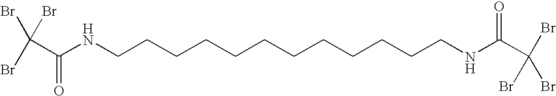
BrC(Br)(Br)C(NCCCCCCCCCCCCNC(C(Br)(Br)Br)=O)=O
